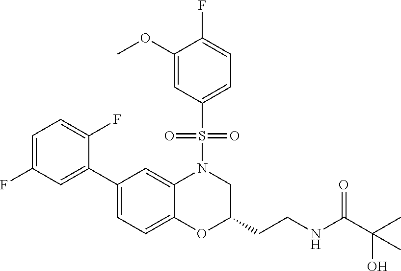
C1=C(F)C=C(C2=CC=C3C(=C2)N(S(C2=CC=C(F)C(OC)=C2)(=O)=O)CC(CCNC(C(C)(O)C)=O)O3)C(F)=C1
